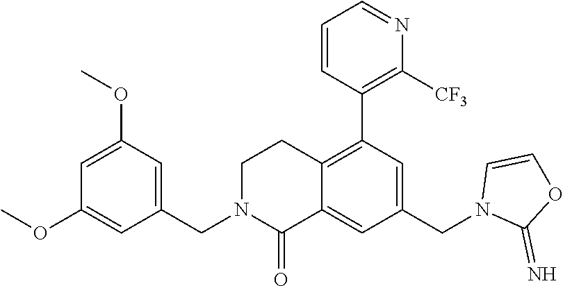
C1(CN2C(=O)C3=CC(CN4C(=N)OC=C4)=CC(C4=C([CF3])N=CC=C4)=C3CC2)=CC(OC)=CC(OC)=C1
